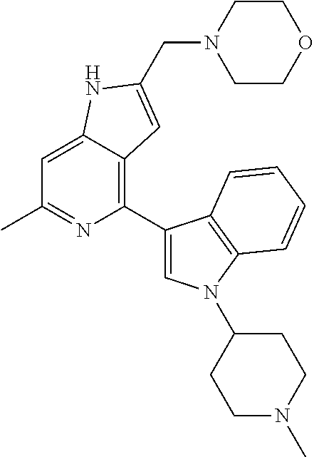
C1=C2C(=C(C3=CN(C4CCN(C)CC4)C4=C3C=CC=C4)N=C1C)C=C(CN1CCOCC1)N2
